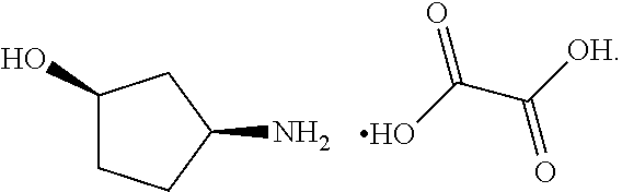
C1(O)CCC(N)C1.OC(C([OH])=O)=O
